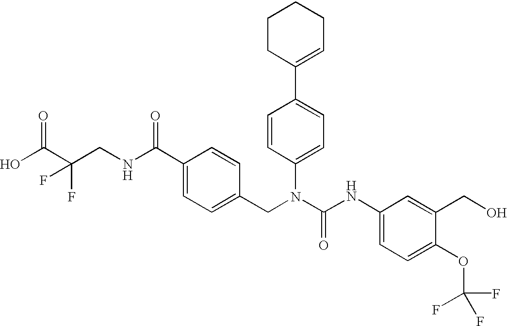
OC(C(CNC(C1=CC=C(CN(C(NC2=CC=C(OC(F)(F)F)C(CO)=C2)=O)C2=CC=C(C3=CCCCC3)C=C2)C=C1)=O)(F)F)=O
